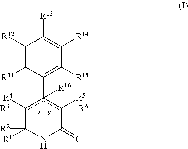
C1([R12])=C([R11])C(c2([R16])c([R4])([R3])C([R1])([R2])NC(=O)c2([R5])[R6])=C([R15])C([R14])=C1[R13]
